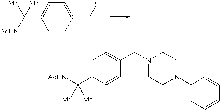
C1=C(C([Me])([AcHN])[Me])C=CC(CCl)=C1.C1=C(C([AcHN])([Me])[Me])C=CC(CN2CCN(C3=CC=CC=C3)CC2)=C1
